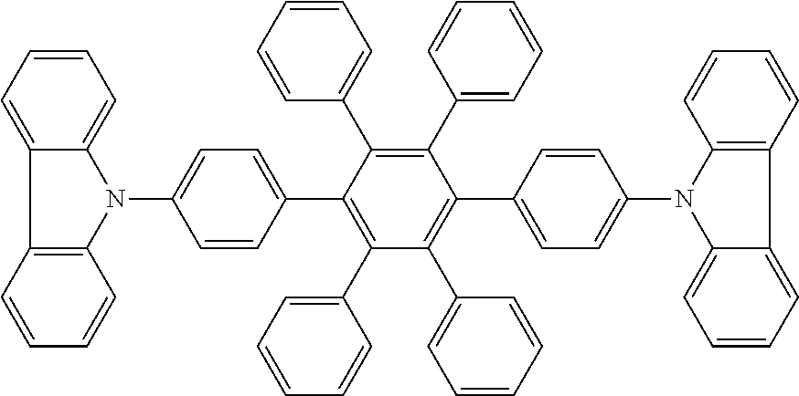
C1=CC(N2C3=CC=CC=C3C3=C2C=CC=C3)=CC=C1C1=C(C2=CC=CC=C2)C(C2=CC=CC=C2)=C(C2=CC=C(N3C4=CC=CC=C4C4=C3C=CC=C4)C=C2)C(C2=CC=CC=C2)=C1C1=CC=CC=C1
